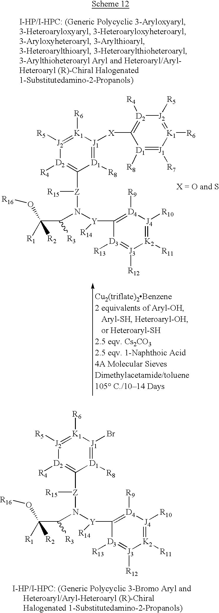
[J2]1([R5])=[K1]([R6])[J1]([X]C2=[D2]([R4])[J2]([R5])=[K1]([R6])[J1]([R7])=[D1]2[R8])=[D1]([R8])C([Z]([R15])N([Y](C2=[D4]([R9])[J4]([R10])=[K2]([R11])[J3]([R12])=[D3]2[R13])[R14])C(C([R1])(O[R16])[R2])[R3])=[D2]1[R4].[J2]1([R5])=[K1]([R6])[J1](Br)=[D1]([R8])C([Z]([R15])N([Y](C2=[D4]([R9])[J4]([R10])=[K2]([R11])[J3]([R12])=[D3]2[R13])[R14])C(C([R1])(O[R16])[R2])[R3])=[D2]1[R4]
